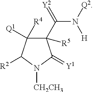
C1(C(=[Y2])N([Q2])[H])([R5])C([Q1])([R4])C([R2])N([CH2CH3])C1=[Y1]
